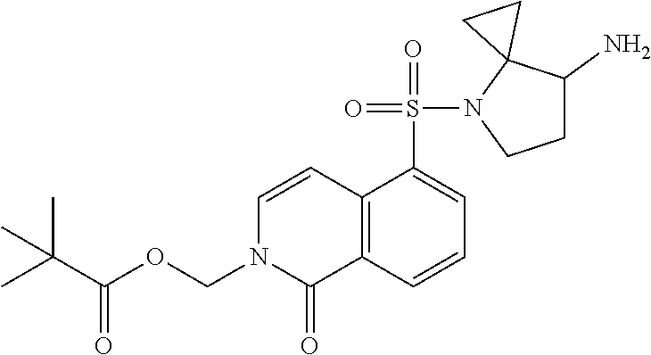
C1C(N)C2(N(S(=O)(=O)C3=CC=CC4=C3C=CN(COC(C(C)(C)C)=O)C4=O)C1)CC2
